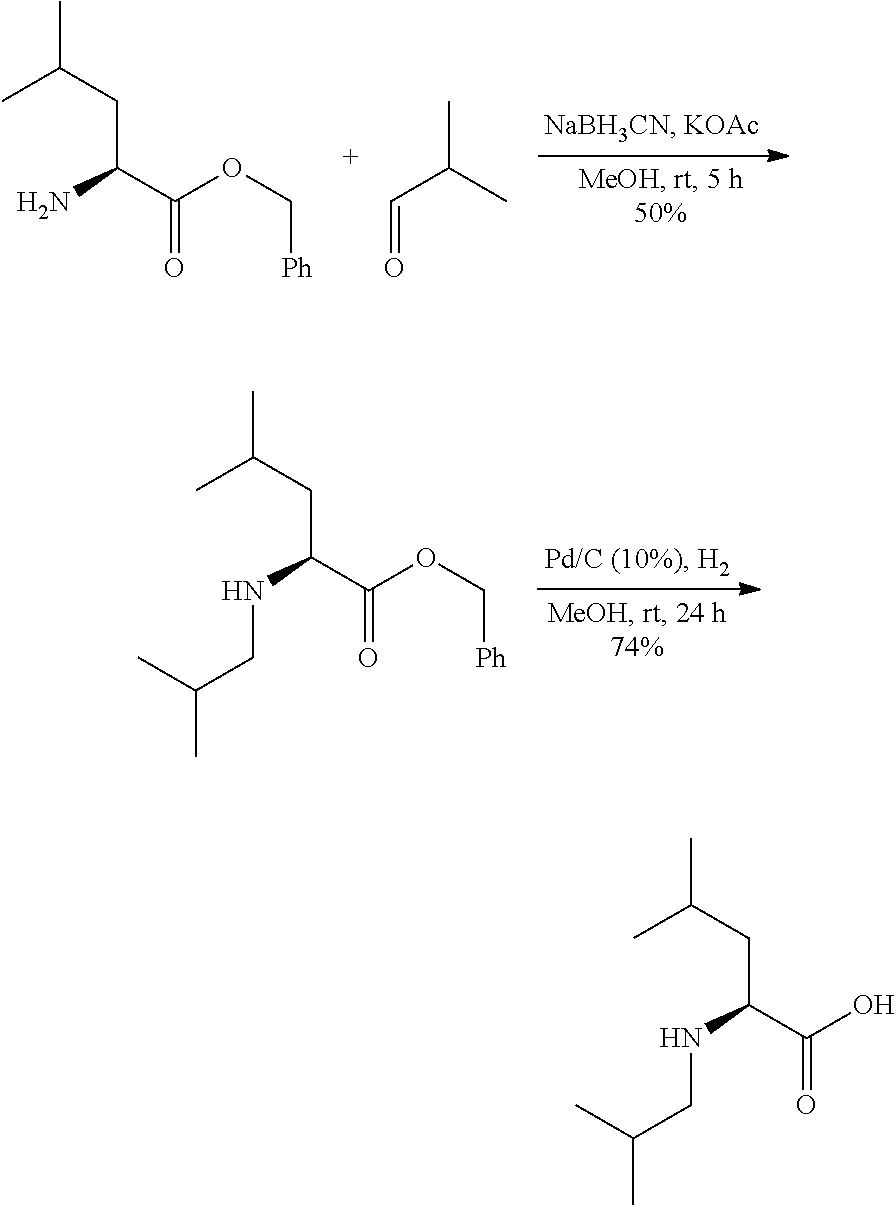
CC(CC(NCC(C)C)C(=O)OC[Ph])C.CC(CC(N)C(=O)OC[Ph])C.CC(C)C=O.CC(CC(NCC(C)C)C(=O)O)C
